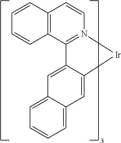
C1=CC2=C(C=C1)C1=N(C=C2)[Ir]C2=CC3=CC=CC=C3C=C12
